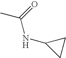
CC(=O)NC1CC1
